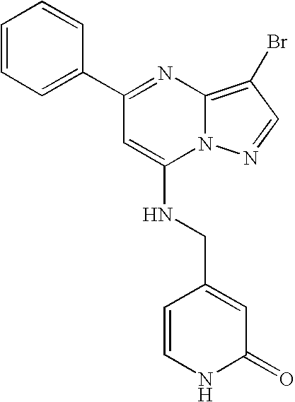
C1=CC=C(C2=NC3=C(Br)C=NN3C(NCC3=CC(=O)NC=C3)=C2)C=C1
